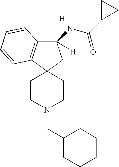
[H].C1CN(CC2CCCCC2)CCC12C1=C(C(NC(C3CC3)=O)([H])C2)C=CC=C1
